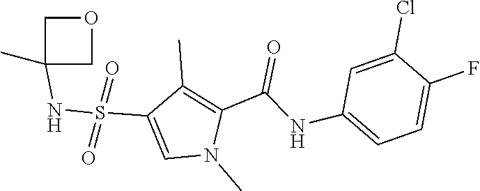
CN1C(C(NC2=CC=C(F)C(Cl)=C2)=O)=C(C)C(S(=O)(=O)NC2(C)COC2)=C1
